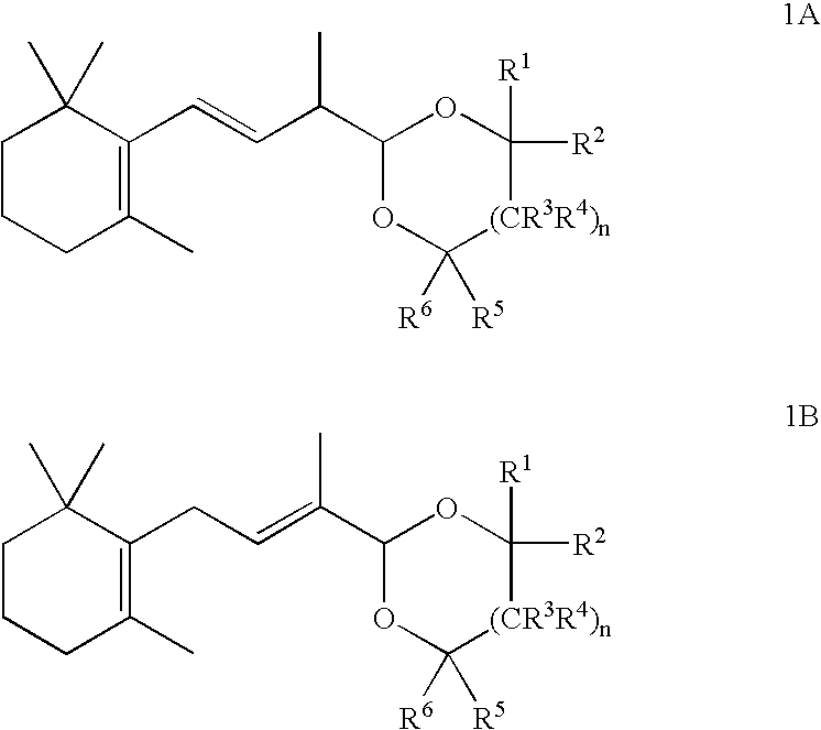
C1CCC(C)=C(C=CC(C2OC([R2])([R1])[(CR3R4)n]C([R6])([R5])O2)C)C1(C)C.C1CCC(C)=C(CC=C(C2OC([R2])([R1])[(CR3R4)n]C([R6])([R5])O2)C)C1(C)C
